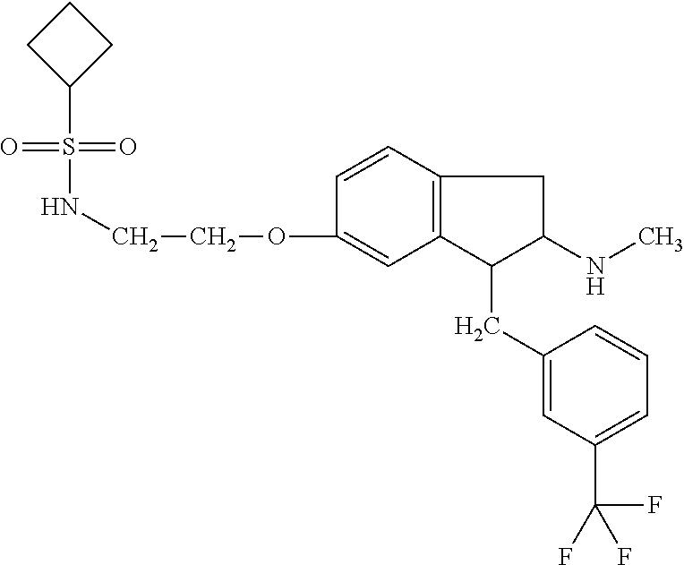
O=S(=O)(C1CCC1)NCCOC1=CC2=C(C=C1)CC(NC)C2CC1=CC(C(F)(F)F)=CC=C1
